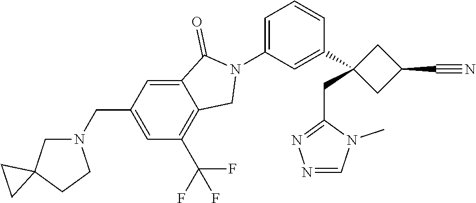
N1(C2=CC=CC(C3(CC4=NN=CN4C)CC(C#N)C3)=C2)C(=O)C2=CC(CN3CC4(CC3)CC4)=CC(C(F)(F)F)=C2C1
